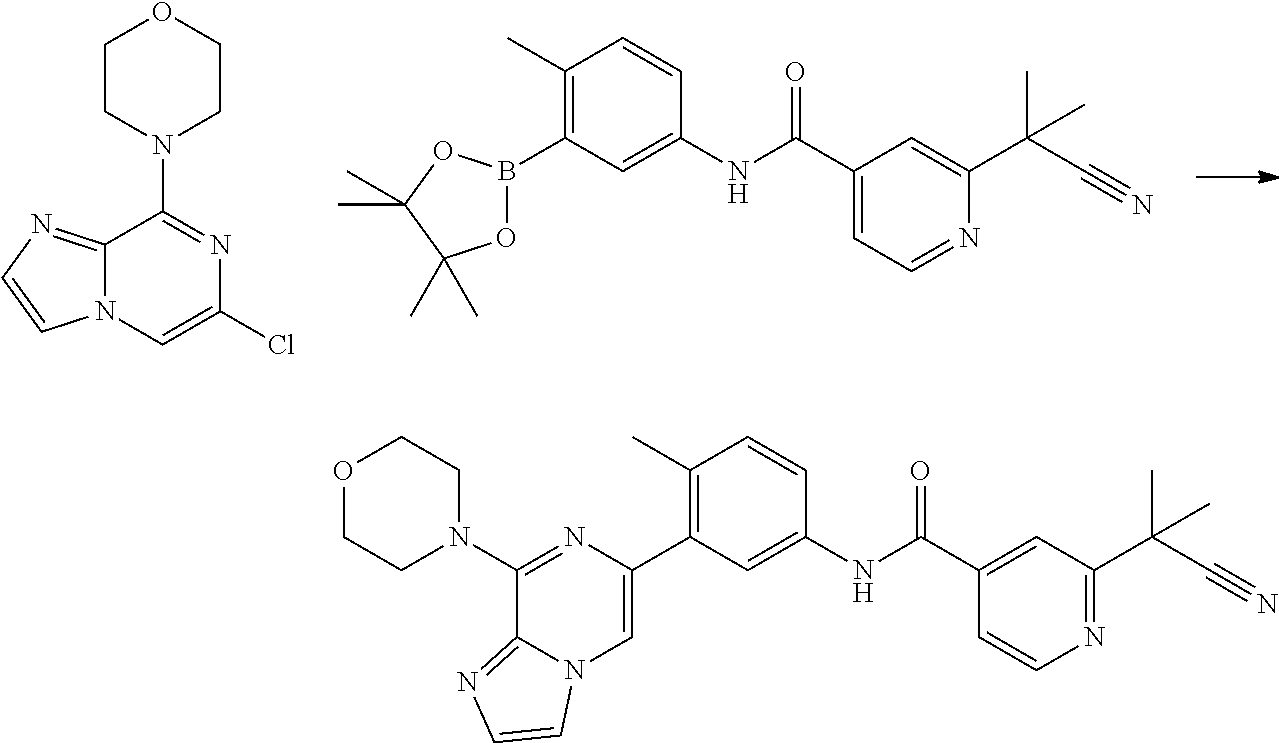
C12=NC=CN1C=C(Cl)N=C2N1CCOCC1.C1(C)=C(B2OC(C)(C)C(C)(C)O2)C=C(NC(=O)C2=CC=NC(C(C#N)(C)C)=C2)C=C1.C1(C2=CN3C(=NC=C3)C(N3CCOCC3)=N2)=C(C)C=CC(NC(=O)C2=CC(C(C#N)(C)C)=NC=C2)=C1
